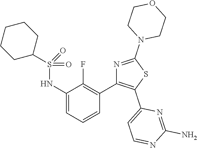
C1(NS(=O)(=O)C2CCCCC2)=CC=CC(C2=C(C3=CC=NC(N)=N3)SC(N3CCOCC3)=N2)=C1F
